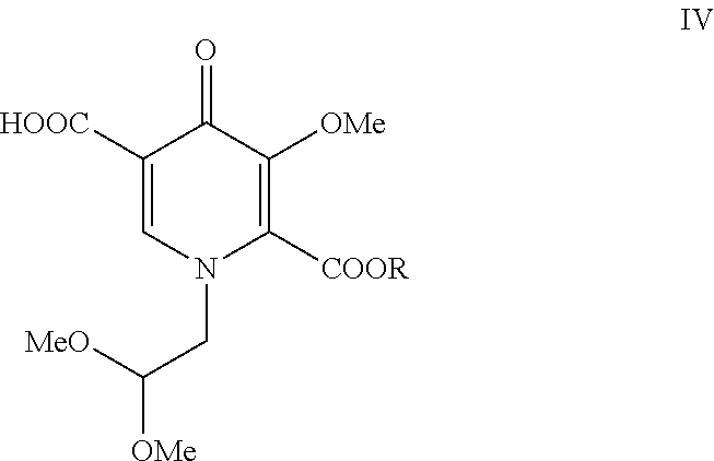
C1([HOOC])=CN(CC([OMe])[MeO])C([COOR])=C([OMe])C1=O
